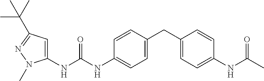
C1(NC(NC2=CC=C(CC3=CC=C(NC(C)=O)C=C3)C=C2)=O)=CC(C(C)(C)C)=NN1C
